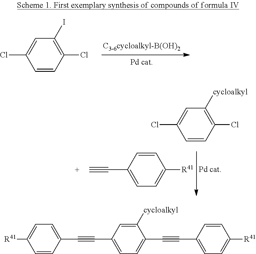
C1=CC(Cl)=C(I)C=C1Cl.C1=CC(C#C)=CC=C1[R41].C1=CC(Cl)=C([cycloalkyl])C=C1Cl.C1=CC(C#CC2=CC=C(C#CC3=CC=C([R41])C=C3)C=C2[cycloalkyl])=CC=C1[R41]
